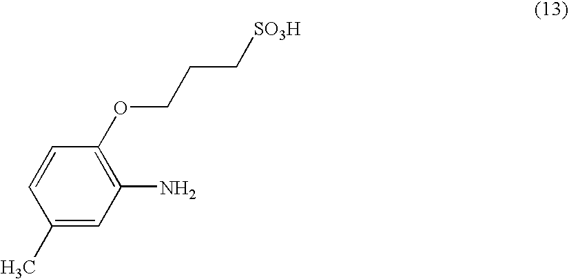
C1=C(C)C=CC(OCCC[SO3H])=C1N
